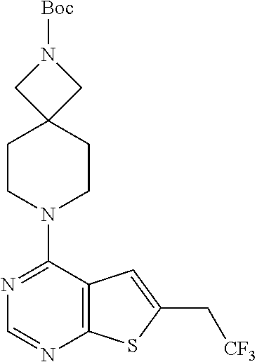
C1(N2CCC3(CN([Boc])C3)CC2)=NC=NC2=C1C=C(C[CF3])S2
